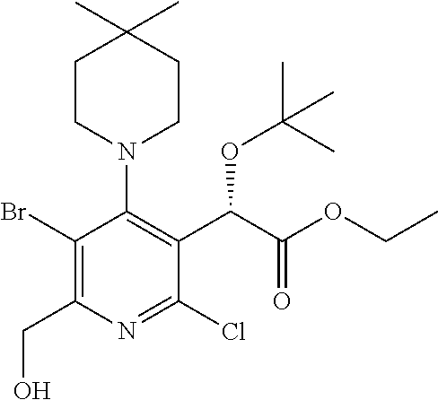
C1(Br)=C(CO)N=C(Cl)C(C(C(OCC)=O)OC(C)(C)C)=C1N1CCC(C)(C)CC1
